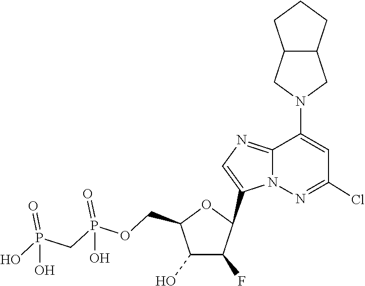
C1(C2C(F)C(O)C(COP(=O)(O)CP(=O)(O)O)O2)=CN=C2C(N3CC4C(C3)CCC4)=CC(Cl)=NN12
